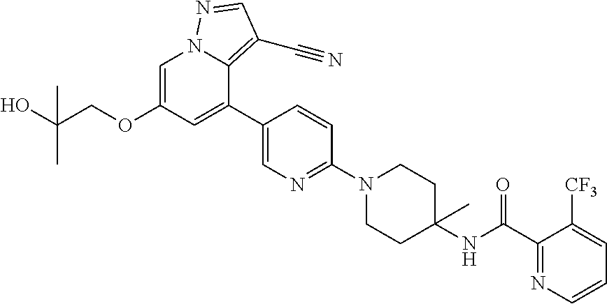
C1=C(OCC(O)(C)C)C=C(C2=CN=C(N3CCC(NC(=O)C4=NC=CC=C4[CF3])(C)CC3)C=C2)C2=C(C#N)C=NN12
